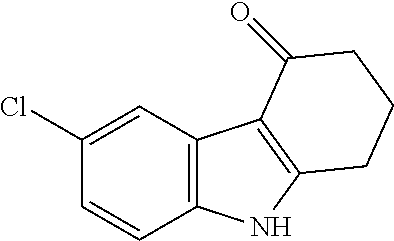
C12=C(C=C(Cl)C=C1)C1=C(N2)CCCC1=O
